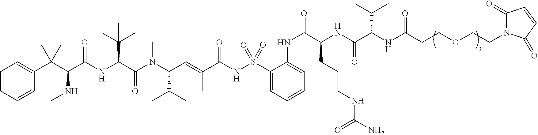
C1=CC=CC(C(C(C(NC(C(N(C(C=C(C(NS(C2=CC=CC=C2NC(C(NC(C(NC(CCOCCN2C(=O)C=CC2=O)=O)C(C)C)=O)CCCNC(=O)N)=O)(=O)=O)=O)C)C(C)C)C)=O)C(C)(C)C)=O)NC)(C)C)=C1
